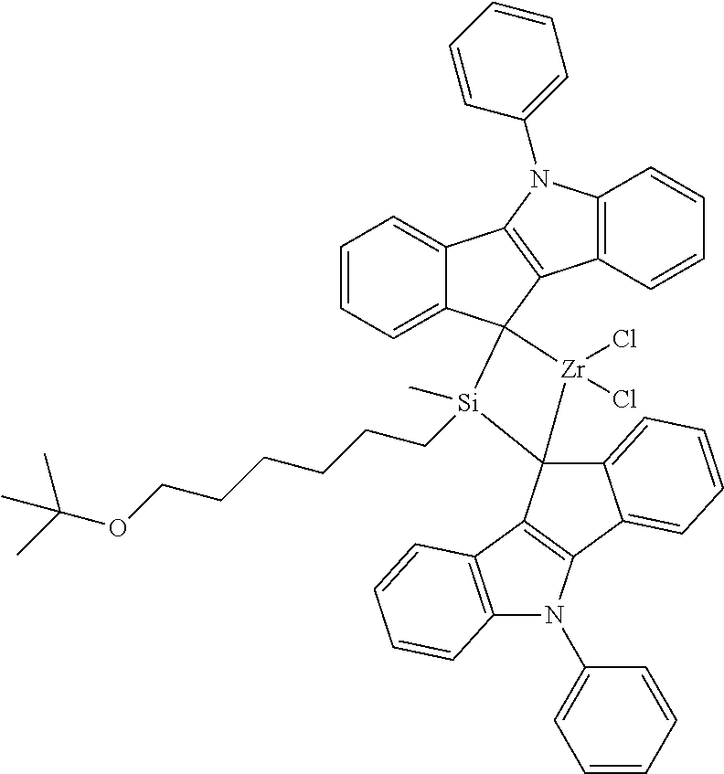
C1=CC=C2C(=C1)C1=C(C23[Si](CCCCCCOC(C)(C)C)(C)C2([Zr]3(Cl)Cl)C3=CC=CC=C3C3=C2C2=C(N3C3=CC=CC=C3)C=CC=C2)C2=C(N1C1=CC=CC=C1)C=CC=C2
